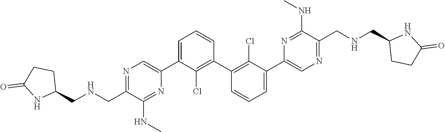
N1=C(CNCC2CCC(=O)N2)C(NC)=NC(C2=CC=CC(C3=C(Cl)C(C4=CN=C(CNCC5CCC(=O)N5)C(NC)=N4)=CC=C3)=C2Cl)=C1
